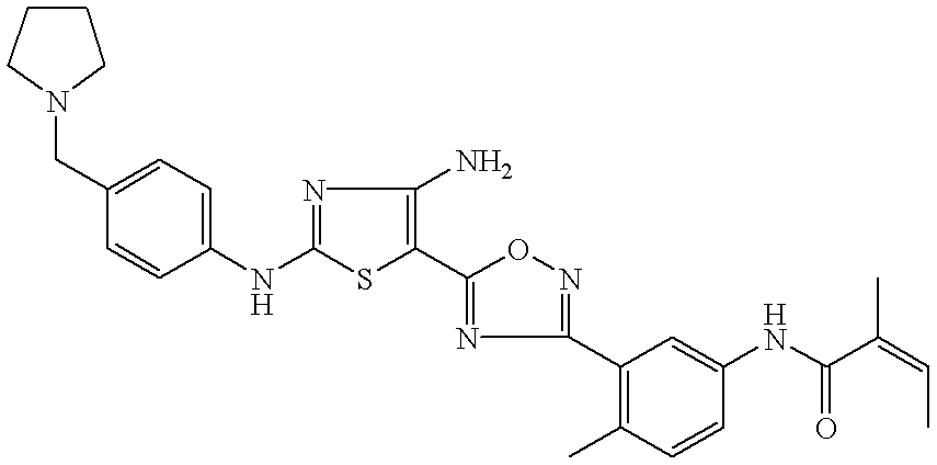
C1(NC2=NC(N)=C(C3=NC(C4=C(C)C=CC(NC(=O)C(=CC)C)=C4)=NO3)S2)=CC=C(CN2CCCC2)C=C1
